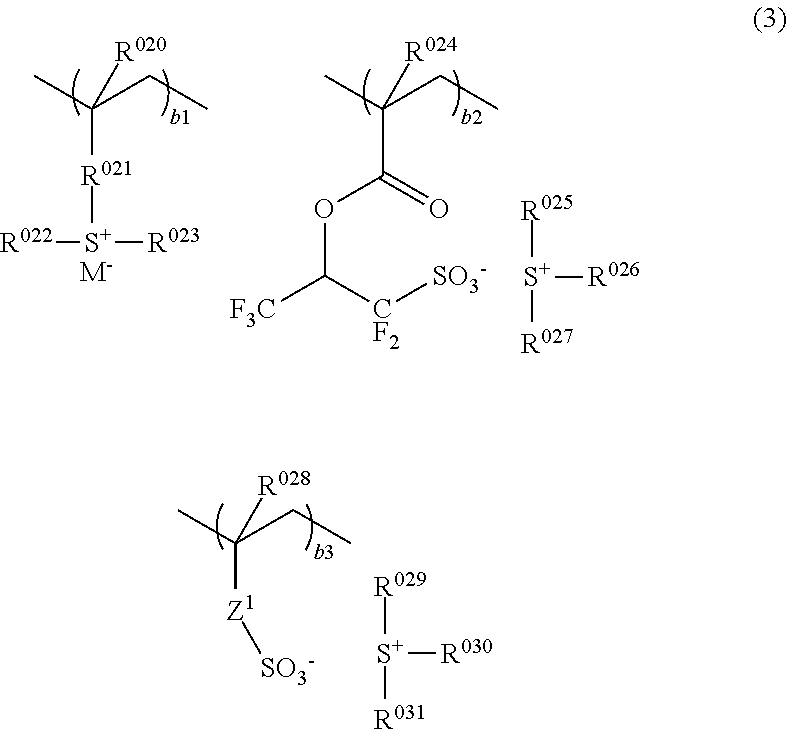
CC(CC)([R020])[R021][S+]([R022])[R023].[M-].CC(CC)([R024])C(OC([F3C])[CF2][SO3-])=O.[R025][S+]([R027])[R026].CC(CC)([R028])[Z1][SO3-].[R029][S+]([R031])[R030]
